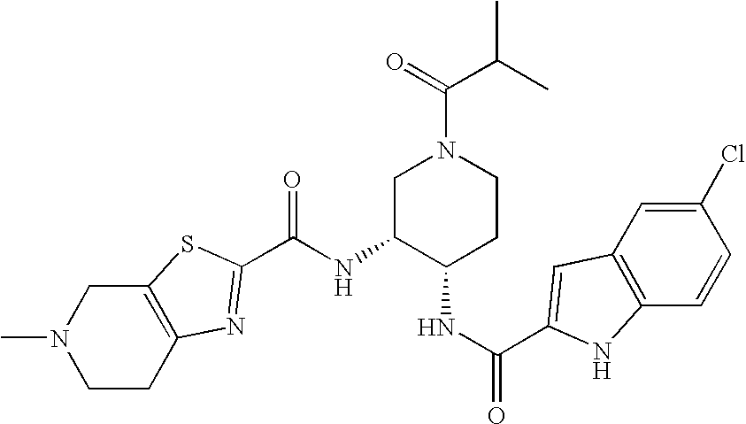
C(=O)(NC1C(NC(=O)C2=CC3=C(C=CC(Cl)=C3)N2)CCN(C(=O)C(C)C)C1)C1=NC2=C(CN(C)CC2)S1
